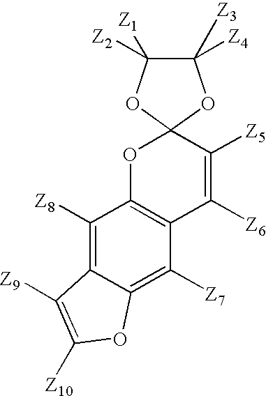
C1([Z8])=C2C(=C([Z7])C3=C1OC1(C([Z5])=C3[Z6])OC([Z2])([Z1])C([Z4])([Z3])O1)OC([Z10])=C2[Z9]
